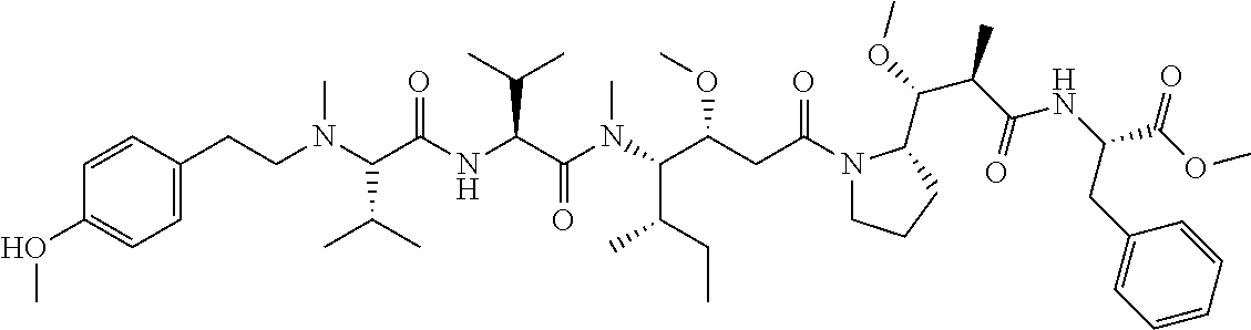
C1(OC)=CC=C(CCN(C(C(NC(C(N(C(C(CC(N2CCCC2C(OC)C(C(NC(C(OC)=O)CC2=CC=CC=C2)=O)C)=O)OC)C(CC)C)C)=O)C(C)C)=O)C(C)C)C)C=C1
